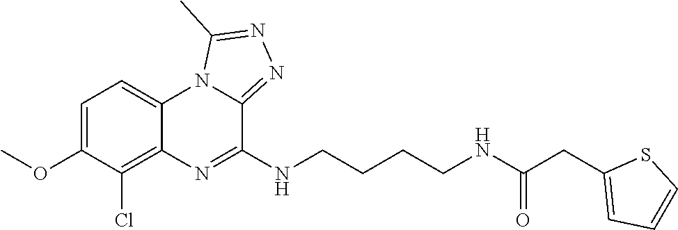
COC1=CC=C2C(=C1Cl)N=C(NCCCCNC(CC1=CC=CS1)=O)C1=NN=C(C)N21
